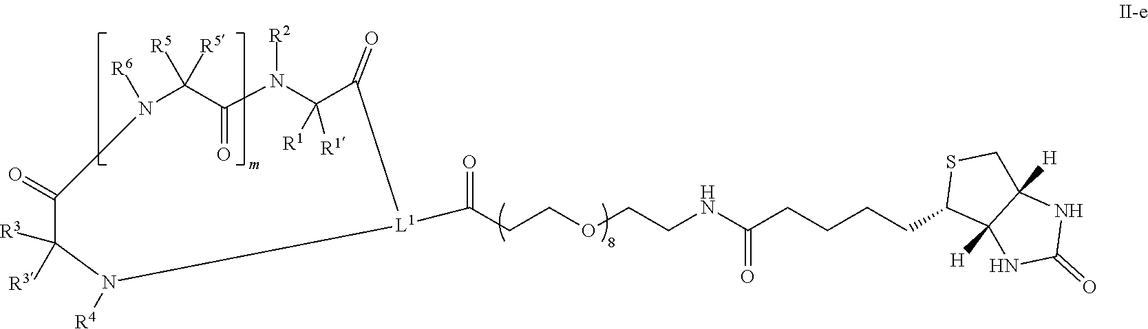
[L1]1(C(CCOCCNC(CCCCC2C3([H])C([H])(CS2)NC(=O)N3)=O)=O)C(=O)C([R1])([R1])N([R2])C(=O)C([R5])([R5])N([R6])C(=O)C([R3])([R3])N1[R4]
